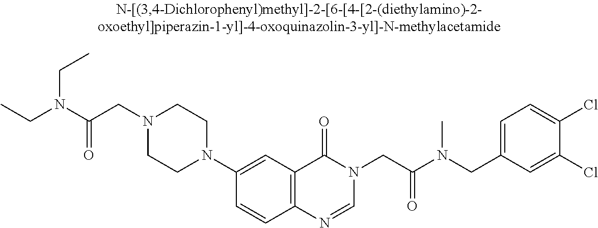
C(N1CCN(C2=CC3=C(C=C2)N=CN(CC(N(CC2=CC=C(Cl)C(Cl)=C2)C)=O)C3=O)CC1)C(N(CC)CC)=O
